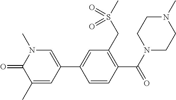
C1=CC(C(N2CCN(C)CC2)=O)=C(CS(C)(=O)=O)C=C1C1=CN(C)C(=O)C(C)=C1
